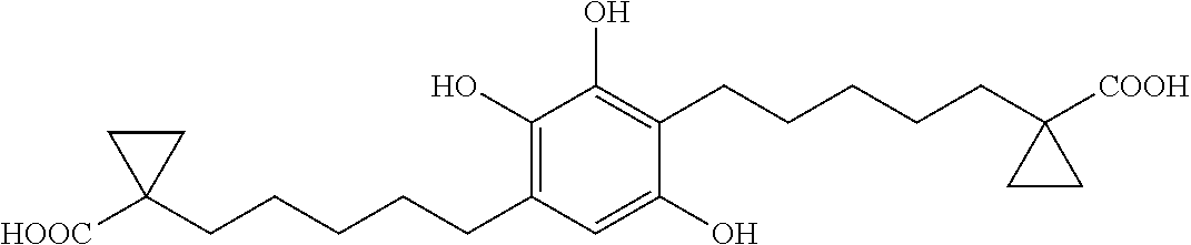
C1(O)=C(CCCCCC2([HOOC])CC2)C=C(O)C(CCCCCC2([COOH])CC2)=C1O
